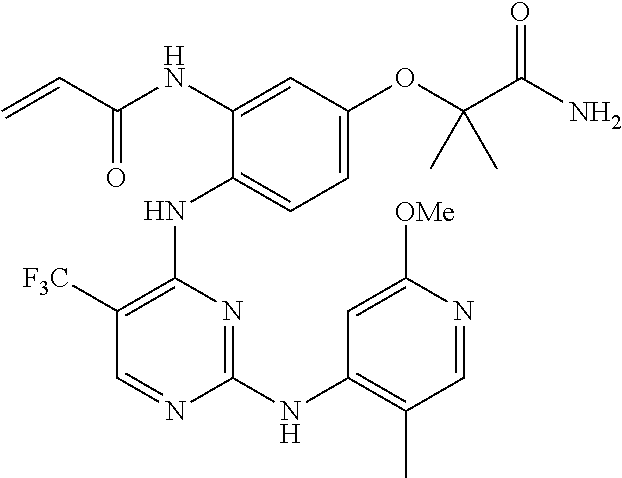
N(C1=CC(OC(C(N)=O)(C)C)=CC=C1NC1=C([F3C])C=NC(NC2=C(C)C=NC([OMe])=C2)=N1)C(C=C)=O
